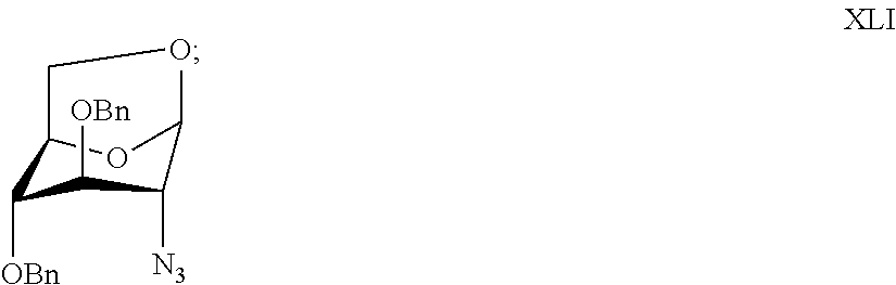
C1C2OC(O1)C([N3])C([OBn])C2[OBn]
